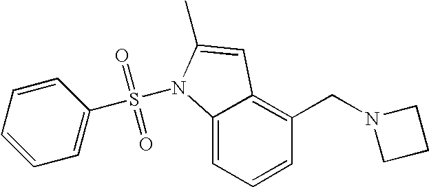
C1=CC=C2C(=C1CN1CCC1)C=C(C)N2S(=O)(=O)C1=CC=CC=C1
